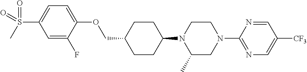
C1CC(N2C(C)CN(C3=NC=C([CF3])C=N3)CC2)CCC1COC1=CC=C(S(=O)(C)=O)C=C1F
